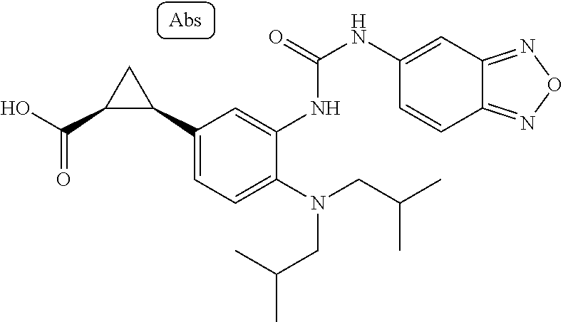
C1(C2CC2C(O)=O)=CC=C(N(CC(C)C)CC(C)C)C(NC(NC2=CC3=NON=C3C=C2)=O)=C1
